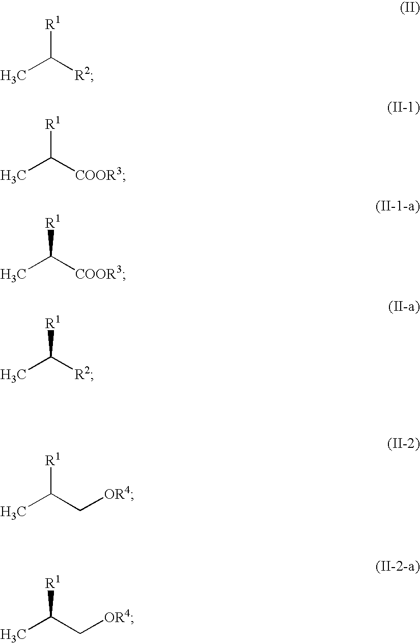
[R1]C([R2])C.[R1]C([COOR3])C.[R1]C([COOR3])C.[R1]C([R2])C.[R1]C(C[OR4])C.[R1]C(C[OR4])C
